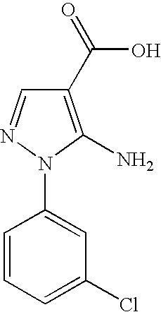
C1=CC=C(Cl)C=C1N1C(N)=C(C(O)=O)C=N1
